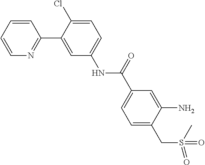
N1=C(C2=CC(NC(C3=CC=C(CS(=O)(=O)C)C(N)=C3)=O)=CC=C2Cl)C=CC=C1
